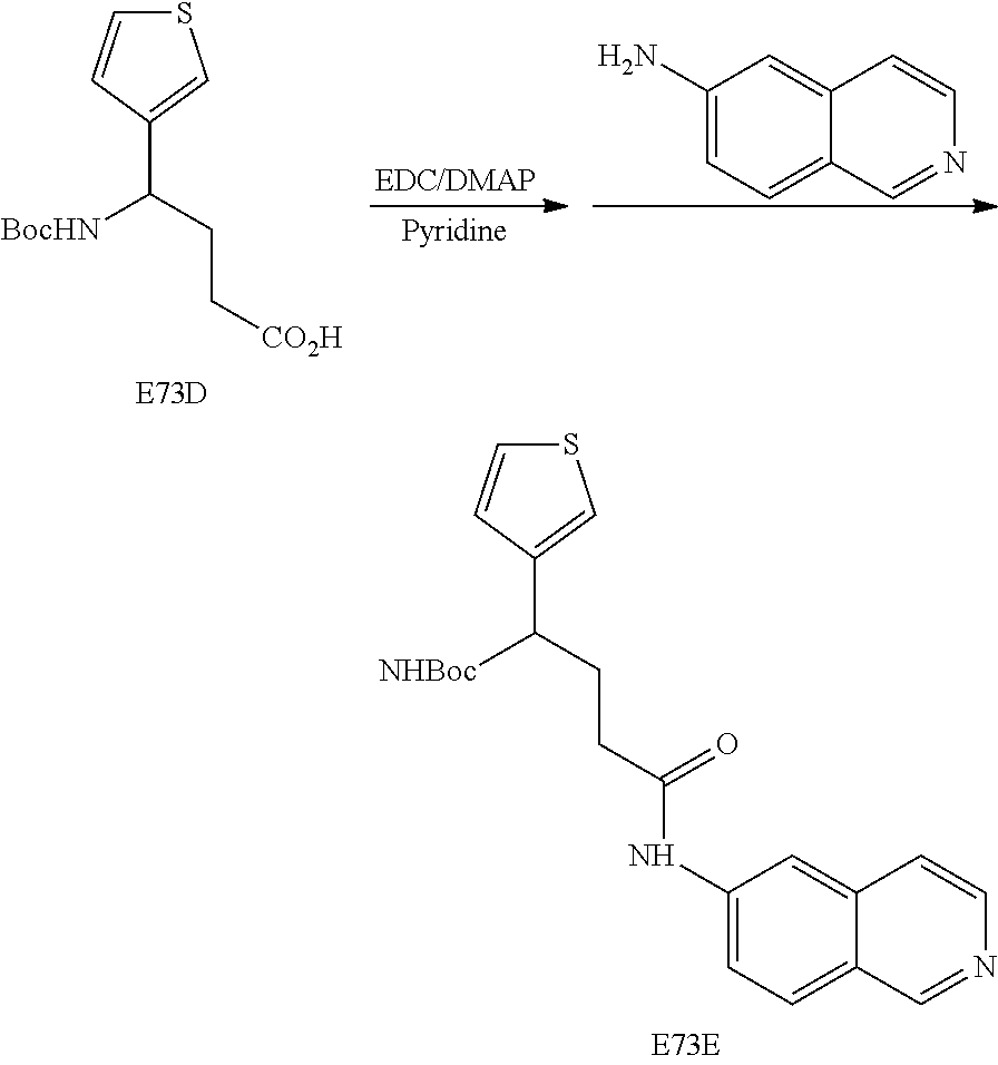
S1C=CC(C(CC[CO2H])[BocHN])=C1.C1(N)=CC=C2C(=C1)C=CN=C2.S1C=CC(C(CCC(NC2=CC=C3C(=C2)C=CN=C3)=O)[NHBoc])=C1
